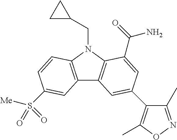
C12=C(N(CC3CC3)C3=C1C=C(C1=C(C)ON=C1C)C=C3C(=O)N)C=CC(S(=O)([Me])=O)=C2
